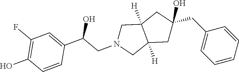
C1(O)(CC2=CC=CC=C2)CC2([H])C([H])(CN(CC(C3=CC(F)=C(O)C=C3)O)C2)C1
